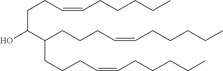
OC(CCC=CCCCCC)C(CCCC=CCCCCC)CCCC=CCCCCC
